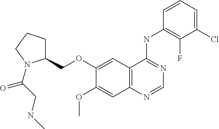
C12=C(N=CN=C1NC1=C(F)C(Cl)=CC=C1)C=C(OC)C(OCC1CCCN1C(CNC)=O)=C2
